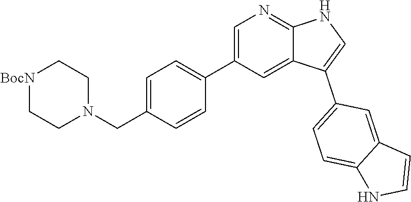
C1=C(CN2CC[BocN]CC2)C=CC(C2=CN=C3C(=C2)C(C2=CC=C4C(=C2)C=CN4)=CN3)=C1
